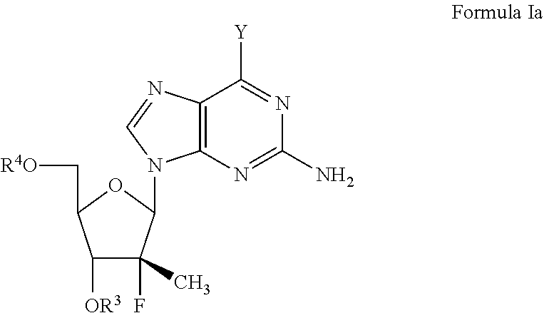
C12=C(N=C(N)N=C1[Y])N(C1C(F)(C)C([OR3])C(C[R4O])O1)C=N2
